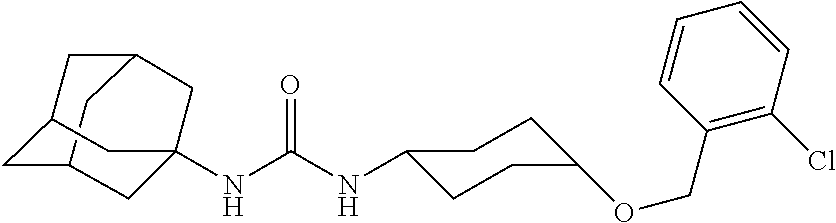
C12CC3CC(C1)CC(NC(NC1CCC(OCC4=C(Cl)C=CC=C4)CC1)=O)(C3)C2
